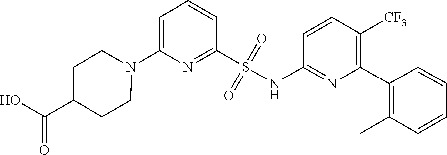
N1(C2=CC=CC(S(NC3=NC(C4=C(C)C=CC=C4)=C([CF3])C=C3)(=O)=O)=N2)CCC(C(=O)O)CC1
